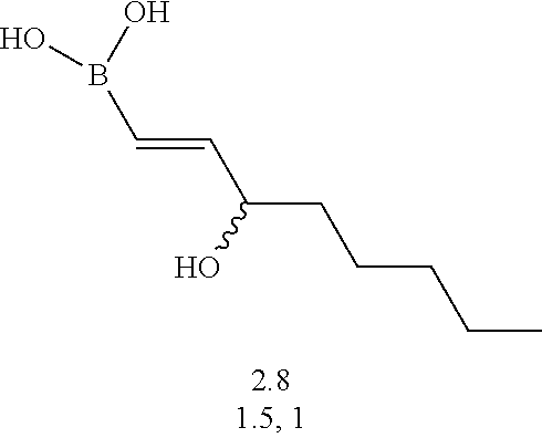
OB(C=CC(CCCCC)O)O
